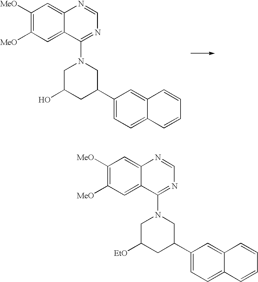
C1([MeO])=C([MeO])C=C2C(=C1)N=CN=C2N1CC(O)CC(C2=CC=C3C(=C2)C=CC=C3)C1.C1([MeO])=C([MeO])C=C2C(=C1)N=CN=C2N1CC([EtO])CC(C2=CC=C3C(=C2)C=CC=C3)C1
